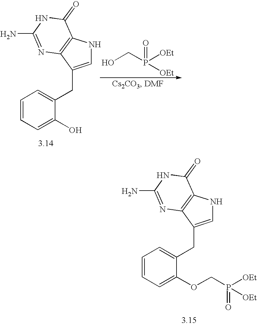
C1=CC=C(OCP([OEt])([OEt])=O)C(CC2=CNC3=C2N=C(N)NC3=O)=C1.C1=CC=C(O)C(CC2=CNC3=C2N=C(N)NC3=O)=C1.O=P([OEt])([OEt])CO
